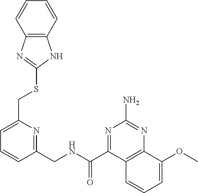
C1=C(CSC2=NC3=C(N2)C=CC=C3)N=C(CNC(C2=NC(N)=NC3=C2C=CC=C3OC)=O)C=C1
